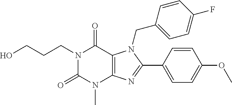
N1(CCCO)C(=O)N(C)C2=C(C1=O)N(CC1=CC=C(F)C=C1)C(C1=CC=C(OC)C=C1)=N2
